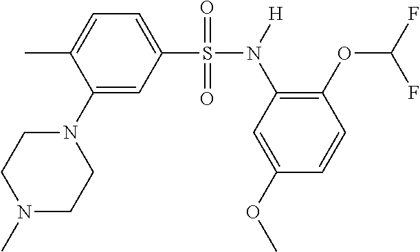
N1(C)CCN(C2=CC(S(=O)(=O)N([H])C3=C(OC(F)F)C=CC(OC)=C3)=CC=C2C)CC1
